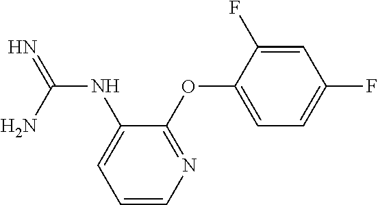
N(C(=N)N)C1=CC=CN=C1OC1=CC=C(F)C=C1F
